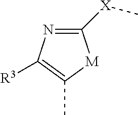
C1([X]C)=NC([R3])=C(C)[M]1
